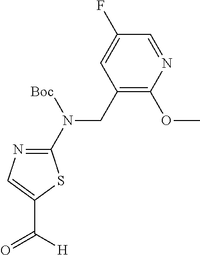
C1(CN(C2=NC=C(C(=O)[H])S2)[Boc])=C(OC)N=CC(F)=C1
